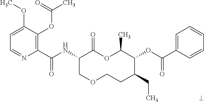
C1(C(NC2COCCC(CC)C(OC(=O)C3=CC=CC=C3)C(C)OC2=O)=O)=C(OC(C)=O)C(OC)=CC=N1
